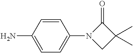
C1(N2CC(C)(C)C2=O)=CC=C(N)C=C1
